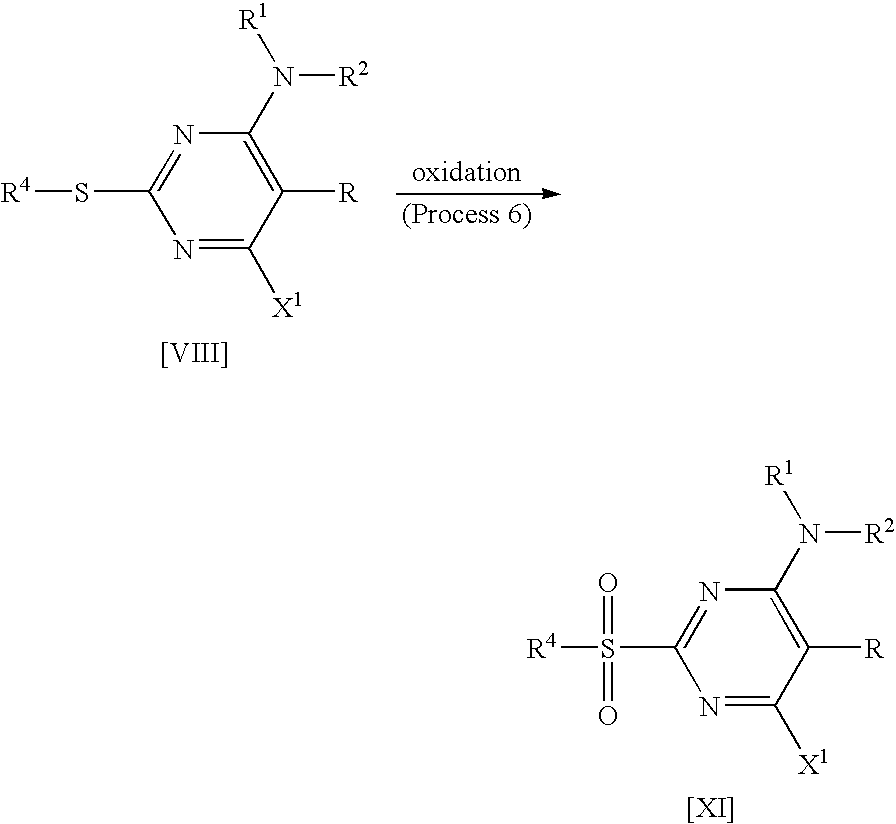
N1=C(S[R4])N=C([X1])C([R])=C1N([R1])[R2].[[VIII]].S(C1=NC(N([R2])[R1])=C([R])C([X1])=N1)([R4])(=O)=O
